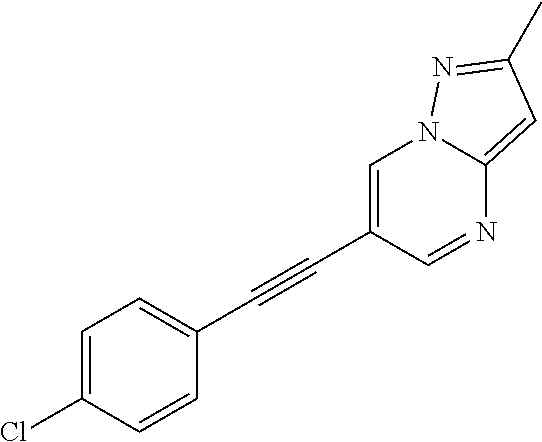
C1=C(C#CC2=CC=C(Cl)C=C2)C=NC2=CC(C)=NN12
